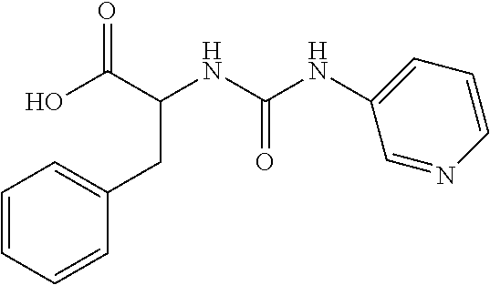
C1(CC(NC(=O)NC2=CC=CN=C2)C(O)=O)=CC=CC=C1
